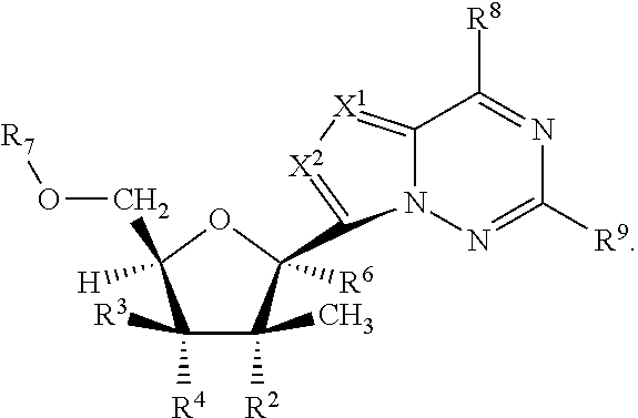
C1([R3])([R4])C([R2])(C)C(C2=[X2][X1]=C3N2N=C([R9])N=C3[R8])([R6])OC1([H])CO[R7]
